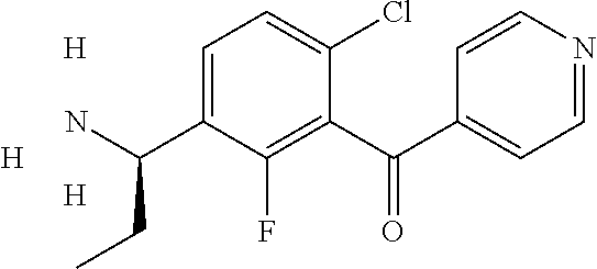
C1(C(C2=CC=NC=C2)=O)=C(F)C(C(N)CC)=CC=C1Cl.[H].[H].[H]
